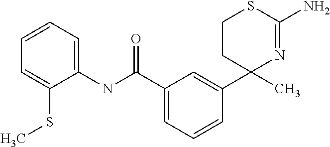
C1(C(NC2=CC=CC=C2SC)=O)=CC=CC(C2(C)N=C(N)SCC2)=C1
